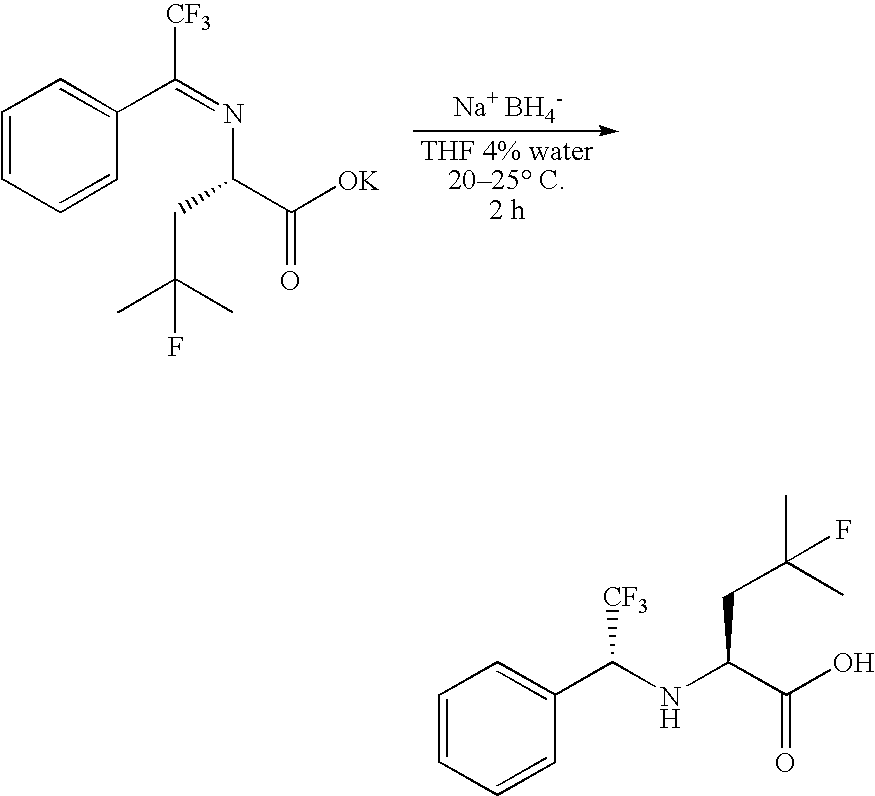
C1=CC=CC(C(=NC(CC(C)(C)F)C([OK])=O)[CF3])=C1.[Na+ BH4-].C1=CC=CC(C(NC(C(O)=O)CC(C)(C)F)[CF3])=C1
